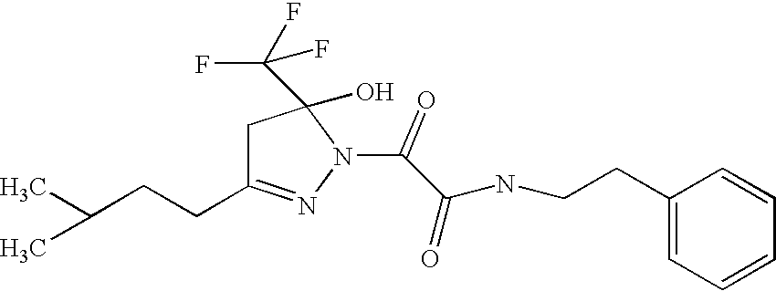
C1C(CCC(C)C)=NN(C(C(NCCC2=CC=CC=C2)=O)=O)C1(O)C(F)(F)F
